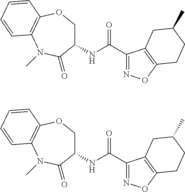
C1(C(NC2COC3=C(N(C)C2=O)C=CC=C3)=O)=NOC2=C1CC(C)CC2.C1(C(NC2COC3=C(N(C)C2=O)C=CC=C3)=O)=NOC2=C1CC(C)CC2
